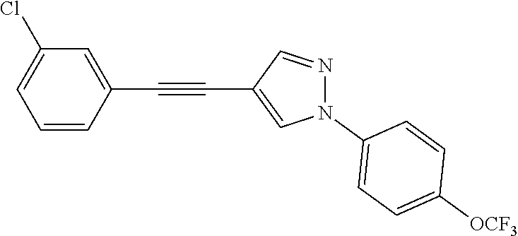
C1=CC(C#CC2=CN(C3=CC=C([OCF3])C=C3)N=C2)=CC(Cl)=C1
